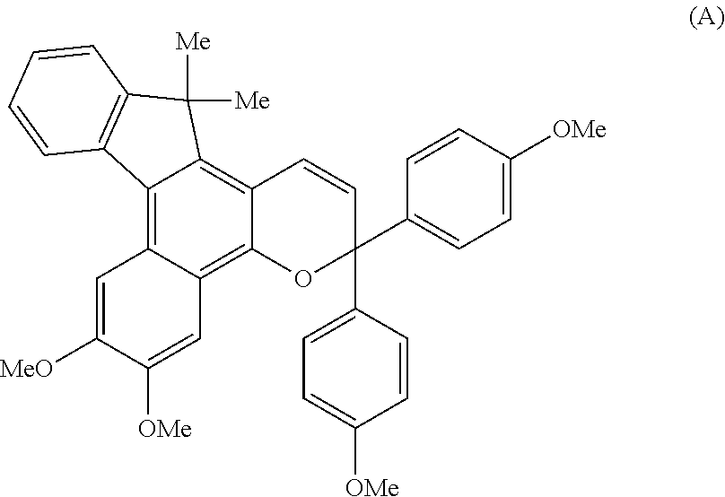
C12=C3C(=C4C(=C1C([Me])([Me])C1=C2C=CC=C1)C=CC(C1=CC=C([OMe])C=C1)(C1=CC=C([OMe])C=C1)O4)C=C([OMe])C([MeO])=C3
